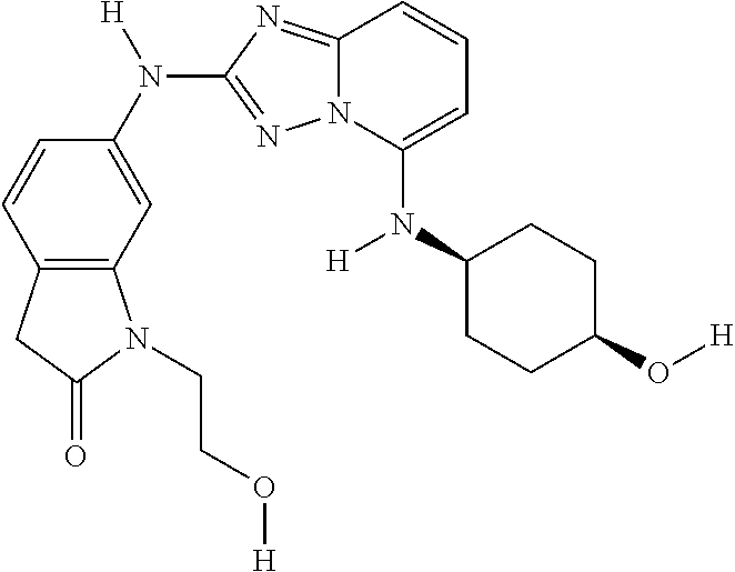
C12=C(C=C(N([H])C3=NN4C(=N3)C=CC=C4N(C3CCC(O[H])CC3)[H])C=C1)N(CCO[H])C(=O)C2
